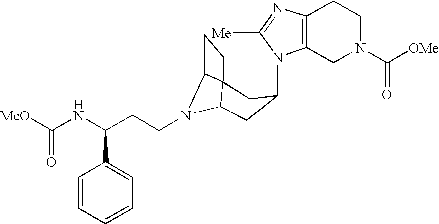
N1(C2CC3N(CCC(NC([MeO])=O)C4=CC=CC=C4)C4C3(CC4)C2)C2=C(N=C1[Me])CCN(C([OMe])=O)C2
